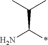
*C(N)C(C)C
